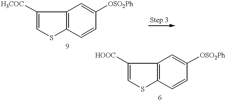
C12=C(C=CC([OSO2Ph])=C1)SC=C2[H3COC].C12=C(C=CC([OSO2Ph])=C1)SC=C2[HOOC]
